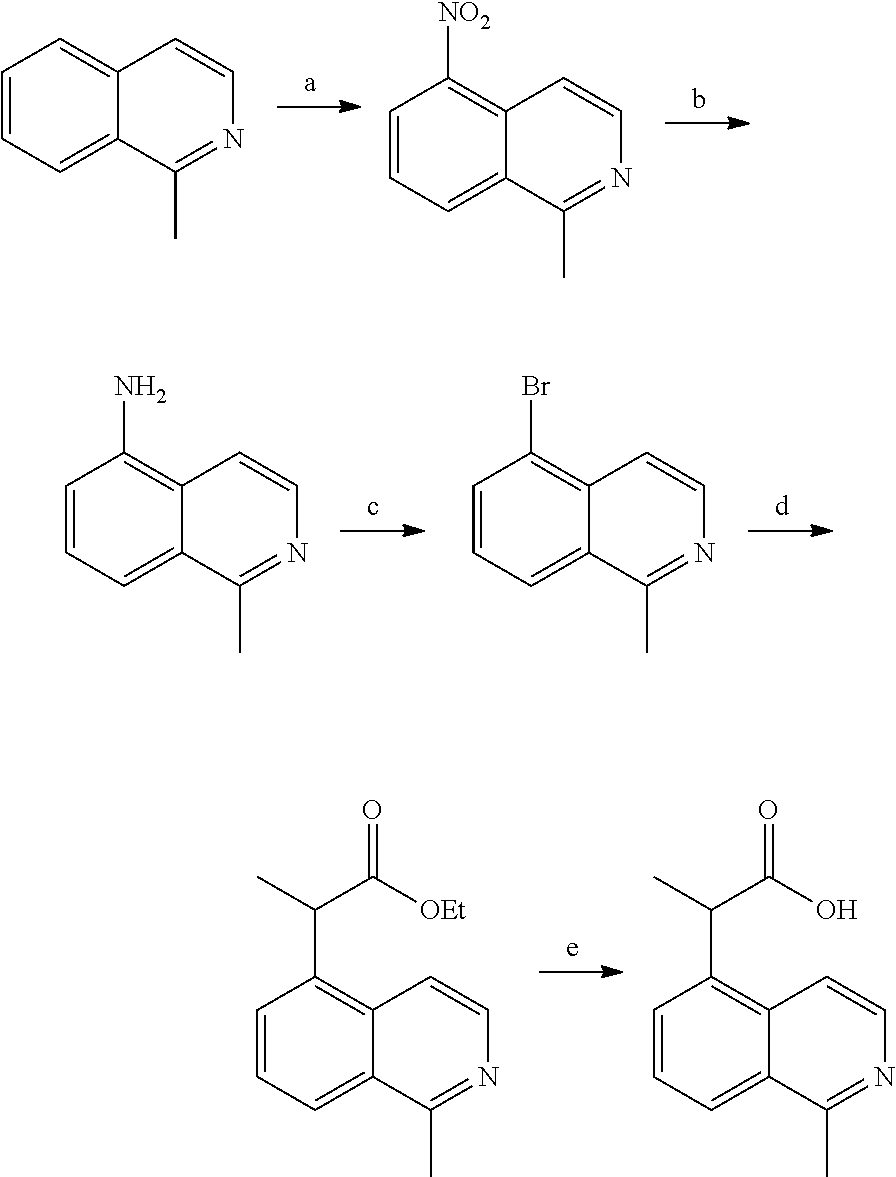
C1=CC=C2C(=C1C(C)C([OEt])=O)C=CN=C2C.C1=CC=C2C(=C1C(C)C(O)=O)C=CN=C2C.C12=CC=CC=C1C=CN=C2C.C1=CC=C2C(=C1[NO2])C=CN=C2C.C1=CC=C2C(=C1N)C=CN=C2C.C1=CC=C2C(=C1Br)C=CN=C2C
